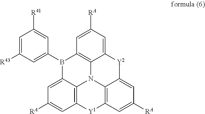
C1=C2C3=C(C=C1[RA])[Y1]C1=C4N3C3=C(B2C2=CC([R43])=CC([R41])=C2)C=C([RA])C=C3[Y2]C4=CC([RA])=C1
